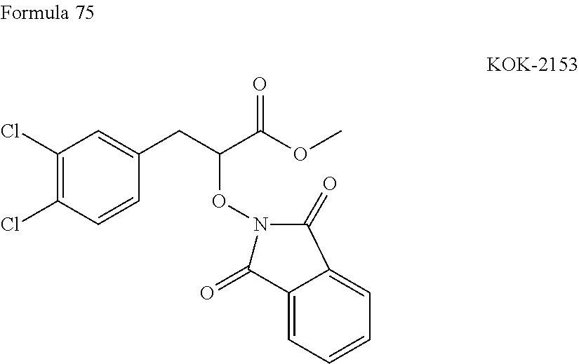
C1(Cl)=C(Cl)C=CC(CC(C(OC)=O)ON2C(=O)C3=CC=CC=C3C2=O)=C1
